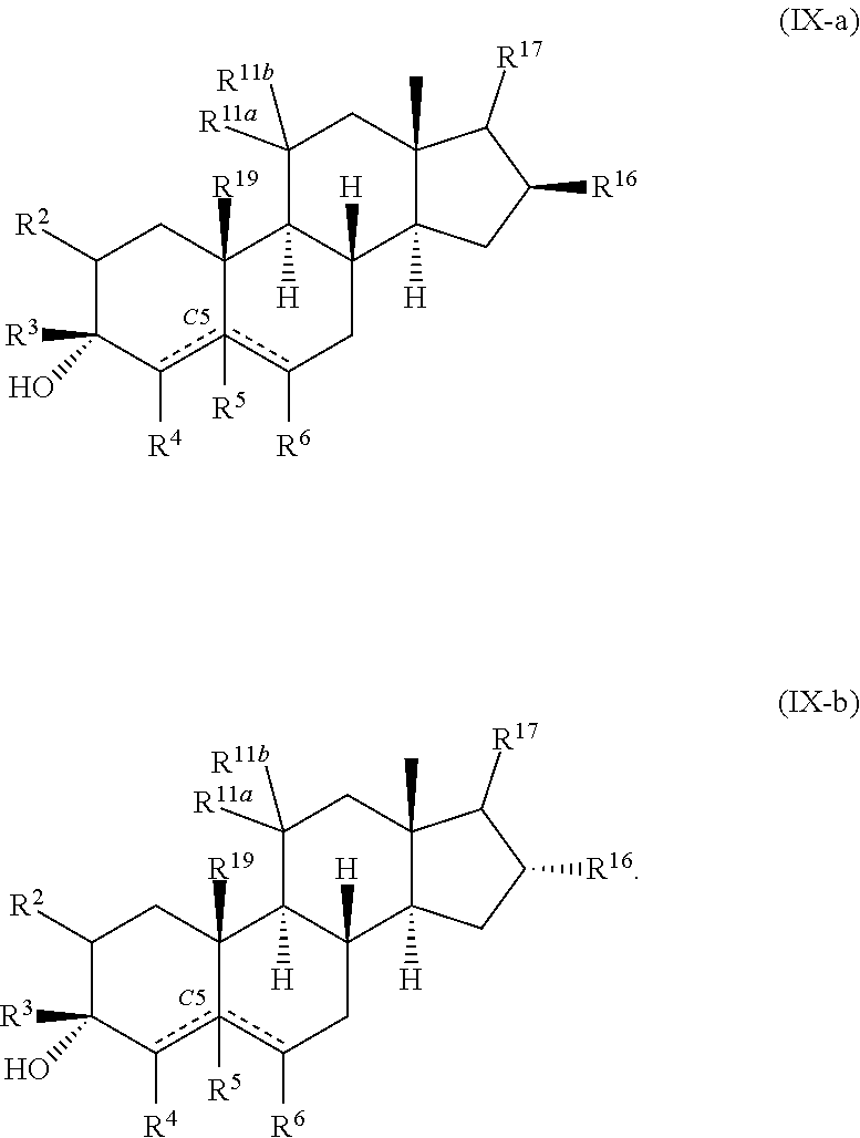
[C5].C1([R2])C(O)([R3])c([R4])c2([R5])c([R6])CC3([H])C([H])(C2([R19])C1)C([R11a])([R11b])CC1(C)C3([H])CC([R16])C1[R17].[C5].C1([R2])C(O)([R3])c([R4])c2([R5])c([R6])CC3([H])C([H])(C2([R19])C1)C([R11a])([R11b])CC1(C)C3([H])CC([R16])C1[R17]
